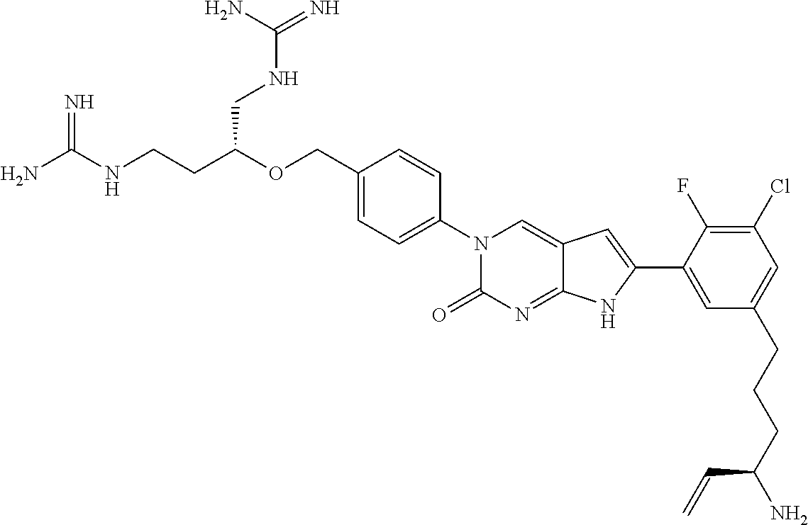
N=C(NCCC(OCC1=CC=C(N2C(=O)N=C3C(=C2)C=C(C2=CC(CCCC(N)C=C)=CC(Cl)=C2F)N3)C=C1)CNC(=N)N)N
